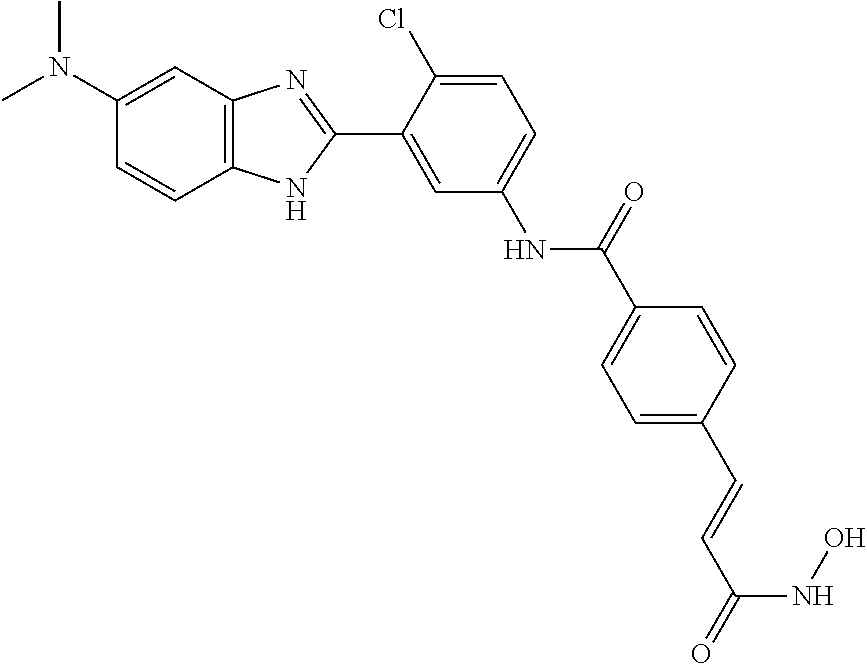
N(C1=CC=C(Cl)C(C2=NC3=C(N2)C=CC(N(C)C)=C3)=C1)C(=O)C1=CC=C(C=CC(=O)NO)C=C1
